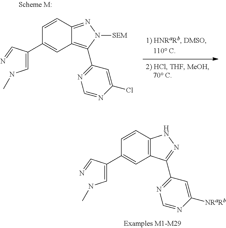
C1=CC2=C(C=C1C(=CNC)C=N)C(C1=NC=NC([NRaRb])=C1)=NN2.C1=CC2=NN([SEM])C(C3=NC=NC(Cl)=C3)=C2C=C1C(=CNC)C=N
